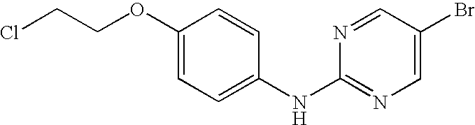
N1=CC(Br)=CN=C1NC1=CC=C(OCCCl)C=C1
